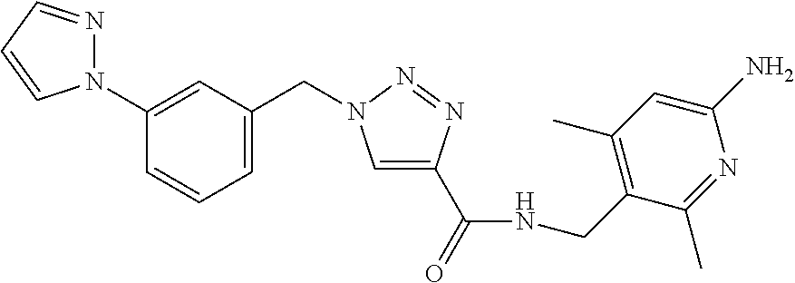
C1=CC=C(CN2C=C(C(=O)NCC3=C(C)C=C(N)N=C3C)N=N2)C=C1N1N=CC=C1
